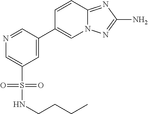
C1=CC2=NC(N)=NN2C=C1C1=CC(S(NCCCC)(=O)=O)=CN=C1
